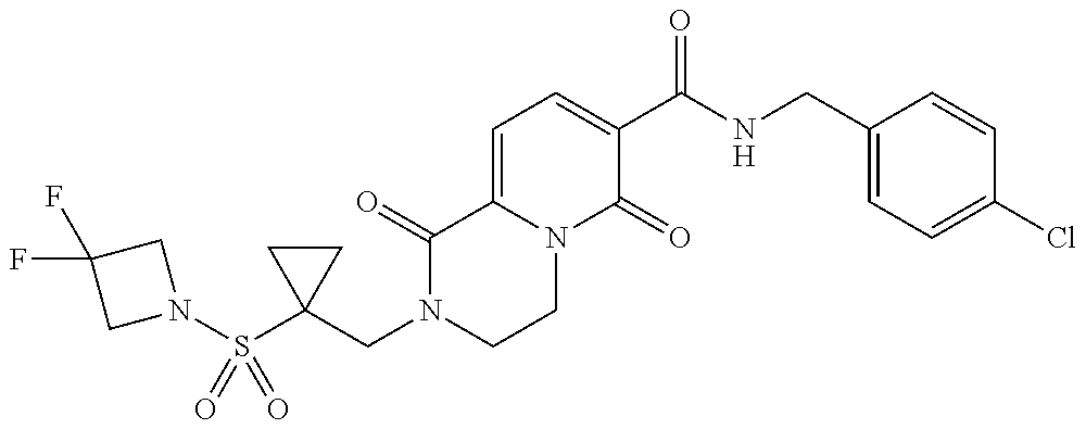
C1(CN2CCN3C(=CC=C(C(NCC4=CC=C(Cl)C=C4)=O)C3=O)C2=O)(S(=O)(=O)N2CC(F)(F)C2)CC1
